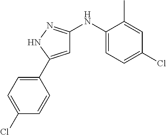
C1=C(C2=CC=C(Cl)C=C2)NN=C1NC1=CC=C(Cl)C=C1C
